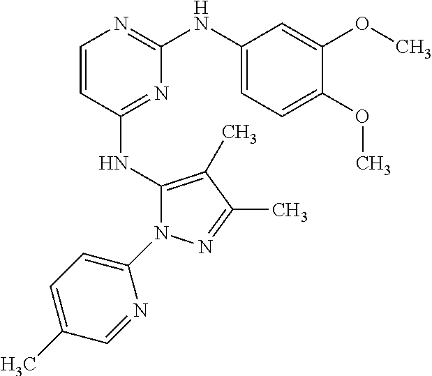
N(C1=NC(NC2=CC=C(OC)C(OC)=C2)=NC=C1)C1=C(C)C(C)=NN1C1=CC=C(C)C=N1
